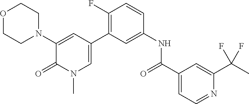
O1CCN(C2=CC(C3=C(F)C=CC(NC(=O)C4=CC=NC(C(F)(C)F)=C4)=C3)=CN(C)C2=O)CC1
